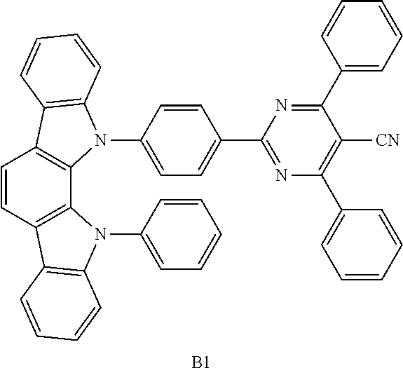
C1=CC2=C(C3=C1C1=C(N3C3=CC=C(C4=NC(C5=CC=CC=C5)=C([CN])C(C5=CC=CC=C5)=N4)C=C3)C=CC=C1)N(C1=CC=CC=C1)C1=C2C=CC=C1.[B1]
